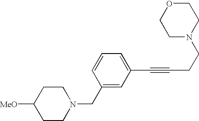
C1OCCN(CCC#CC2=CC=CC(CN3CCC([MeO])CC3)=C2)C1
